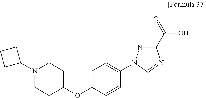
N1(C2CCC2)CCC(OC2=CC=C(N3N=C(C(=O)O)N=C3)C=C2)CC1
